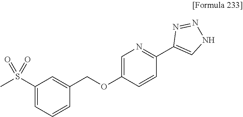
C1=CC=C(S(C)(=O)=O)C=C1COC1=CN=C(C2=CNN=N2)C=C1
